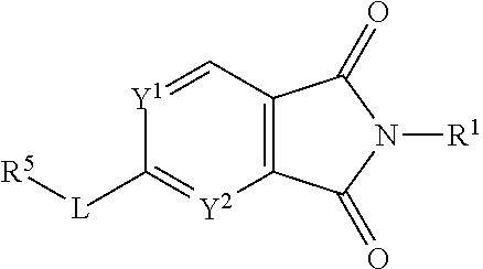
[Y1]1=CC2=C([Y2]=C1[L][R5])C(=O)N([R1])C2=O
